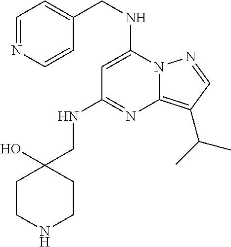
C(NC1=CC(NCC2(O)CCNCC2)=NC2=C(C(C)C)C=NN12)C1=CC=NC=C1
